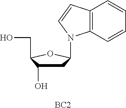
C1C(O)C(CO)OC1N1C2=C(C=CC=C2)C=C1.[BC2]
